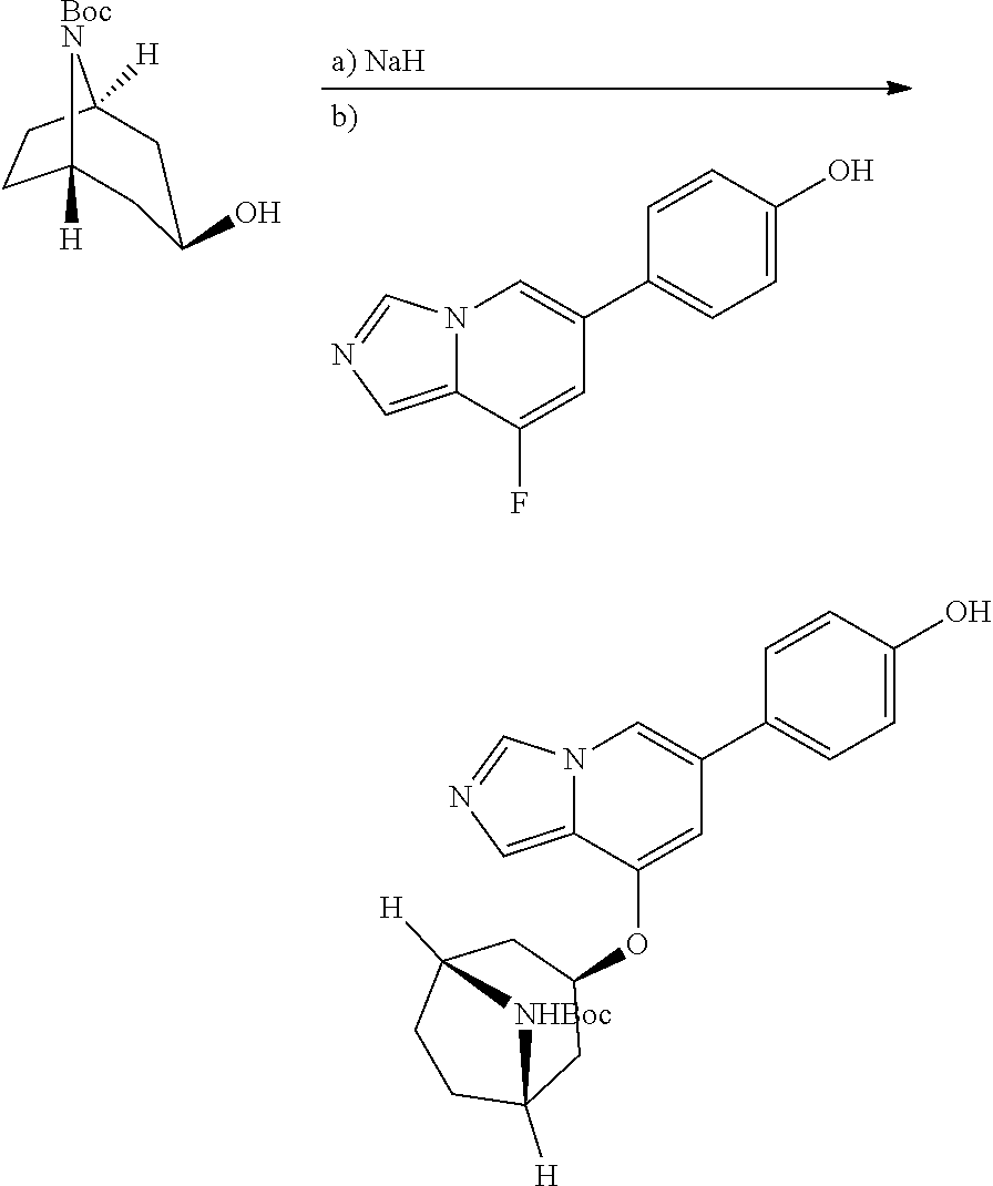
[a) NaH].C12=CN=CN1C=C(C1=CC=C(O)C=C1)C=C2F.C1C(O)CC2([H])CCC1([H])[BocN]2.C12=CN=CN1C=C(C1=CC=C(O)C=C1)C=C2OC1CC2([H])CCC([H])(C1)[NHBoc]2
